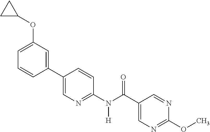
C1(C2=CN=C(N(C(C3=CN=C(OC)N=C3)=O)[H])C=C2)=CC(OC2CC2)=CC=C1
